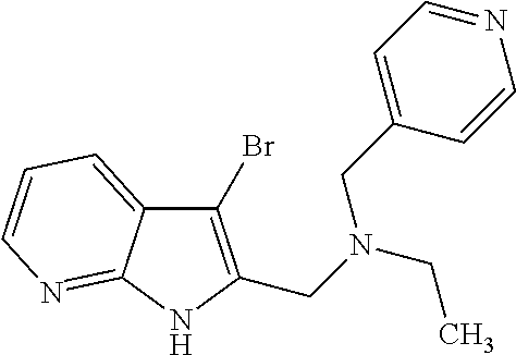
C1(Br)=C(CN(CC)CC2=CC=NC=C2)NC2=NC=CC=C12
